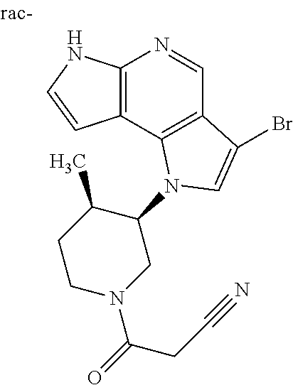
C12=C(C3=C(C=N1)C(Br)=CN3C1C(C)CCN(C(=O)CC#N)C1)C=CN2
